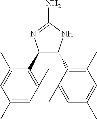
C1(C2=C(C)C=C(C)C=C2C)C(C2=C(C)C=C(C)C=C2C)NC(N)=N1
